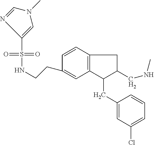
S(=O)(=O)(C1=CN(C)C=N1)NCCC1=CC2=C(C=C1)CC(CNC)C2CC1=CC(Cl)=CC=C1
